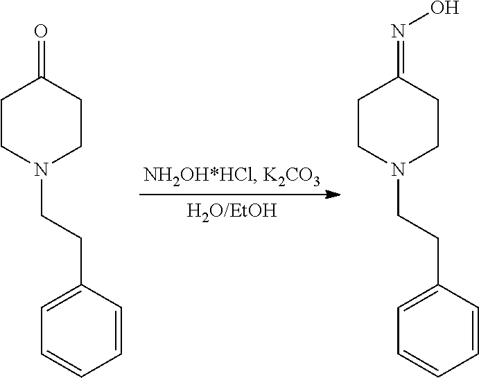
N1(CCC2=CC=CC=C2)CCC(=O)CC1.N1(CCC2=CC=CC=C2)CCC(=NO)CC1
